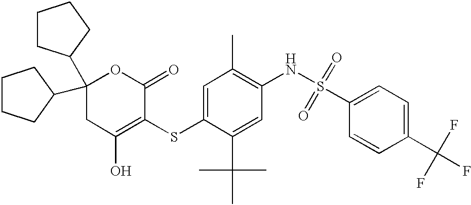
C1CCC(C2(C3CCCC3)CC(O)=C(SC3=CC(C)=C(NS(=O)(=O)C4=CC=C(C(F)(F)F)C=C4)C=C3C(C)(C)C)C(=O)O2)C1
